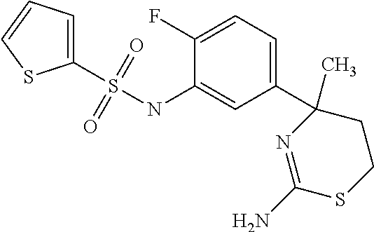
C1(S(=O)(=O)NC2=CC(C3(C)CCSC(N)=N3)=CC=C2F)=CC=CS1
